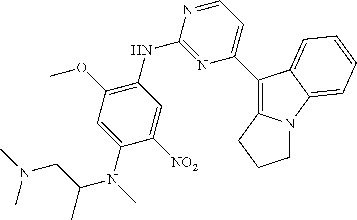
C1(NC2=C(OC)C=C(N(C)C(CN(C)C)C)C([NO2])=C2)=NC(C2=C3N(C4=CC=CC=C24)CCC3)=CC=N1
